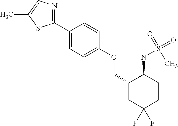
C1(C2=CC=C(OCC3CC(F)(F)CCC3NS(=O)(C)=O)C=C2)=NC=C(C)S1
